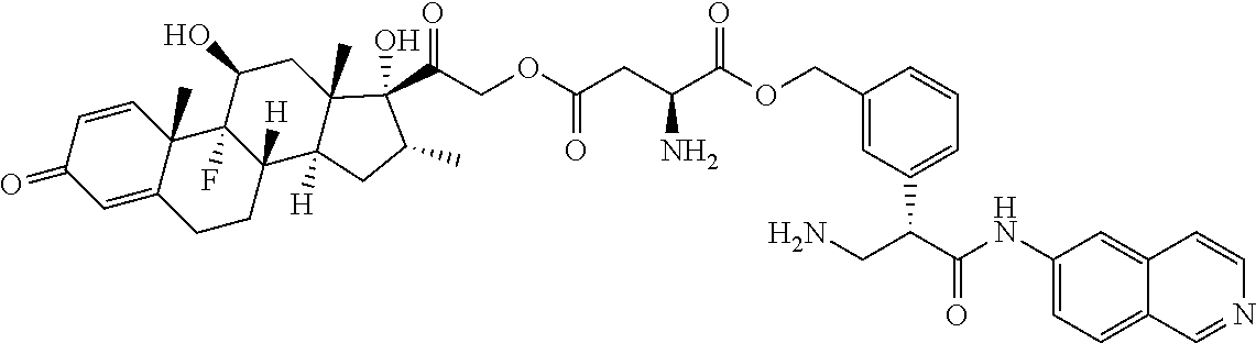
C(C(C(OCC1=CC(C(C(NC2=CC=C3C(=C2)C=CN=C3)=O)CN)=CC=C1)=O)N)C(=O)OCC(C1(O)C2(C)C([H])(C3([H])CCC4=CC(=O)C=CC4(C)C3(F)C(O)C2)CC1C)=O
